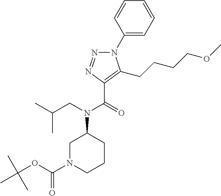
C1(N2N=NC(C(=O)N(CC(C)C)C3CN(C(OC(C)(C)C)=O)CCC3)=C2CCCCOC)=CC=CC=C1
